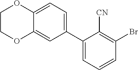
C1(C2=CC=CC(Br)=C2[CN])=CC=C2C(=C1)OCCO2
